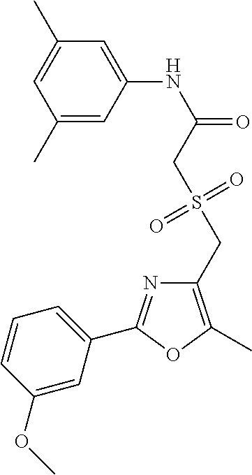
C1(C)=CC(NC(=O)CS(CC2=C(C)OC(C3=CC=CC(OC)=C3)=N2)(=O)=O)=CC(C)=C1
